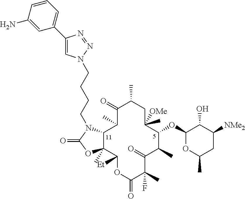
C(CN1C2C(C)(OC1=O)C([Et])OC(=O)C(C)(F)C(=O)C(C)C(OC1OC(C)CC([NMe2])C1O)C(C)([OMe])CC(C)C(=O)C2C)CCN1C=C(C2=CC=CC(N)=C2)N=N1
